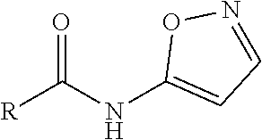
[R]C(NC1=CC=NO1)=O
